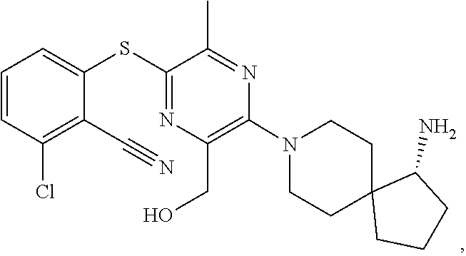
C1C2(CCCC2N)CCN(C2=C(CO)N=C(SC3=CC=CC(Cl)=C3C#N)C(C)=N2)C1
